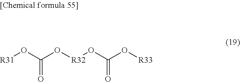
[R31]OC(O[R32]OC(O[R33])=O)=O
